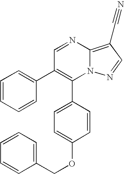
C1(C2=CC=C(OCC3=CC=CC=C3)C=C2)=C(C2=CC=CC=C2)C=NC2=C(C#N)C=NN12
